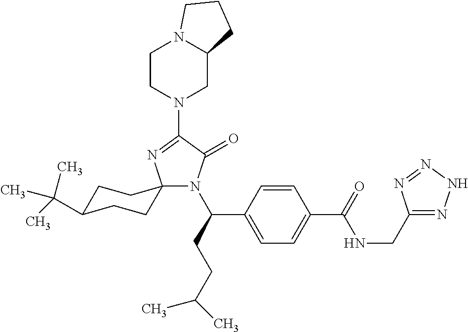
C1C(C(C)(C)C)CCC2(C1)N(C(CCC(C)C)C1=CC=C(C(=O)NCC3=NNN=N3)C=C1)C(=O)C(N1CC3N(CC1)CCC3)=N2
